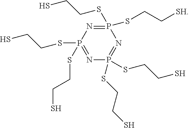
P1(SCCS)(SCCS)=NP(SCCS)(SCCS)=NP(SCCS)(SCC[SH])=N1
